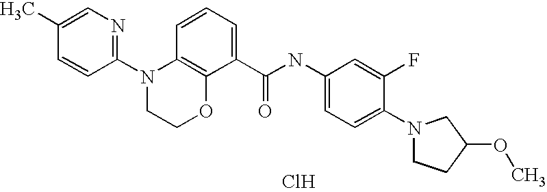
C1(C)=CN=C(N2CCOC3=C2C=CC=C3C(NC2=CC=C(N3CCC(OC)C3)C(F)=C2)=O)C=C1.Cl
